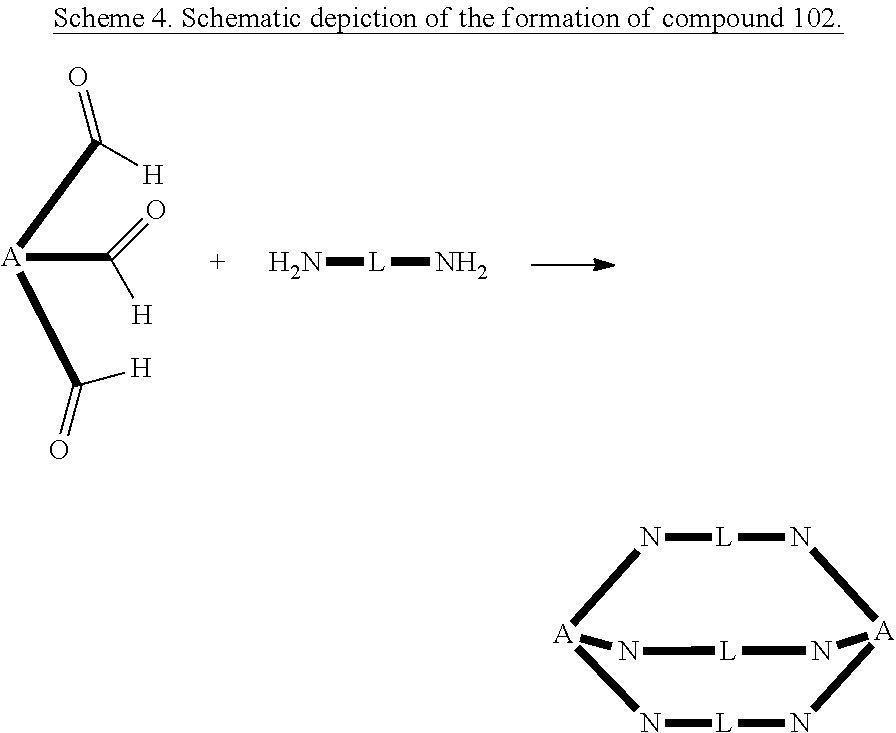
[A](C([H])=O)(C(=O)[H])C(=O)[H].N[L]N.N1[L]N[A]2N[L]N[A]1N[L]N2
